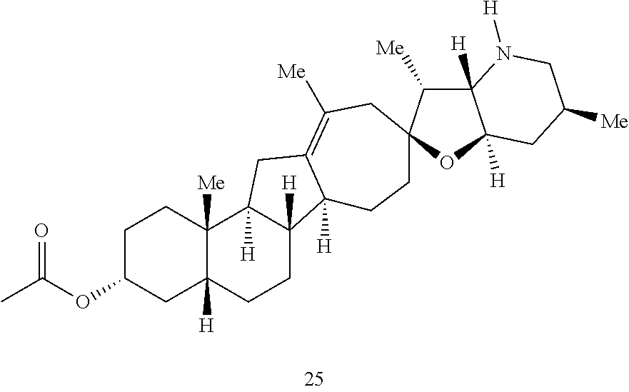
C1C(OC(C)=O)CC2([H])C([Me])(C1)C1([H])C([H])(CC2)C2([H])C(=C([Me])CC3(CC2)C([Me])C2([H])C([H])(O3)CC([Me])CN2[H])C1
